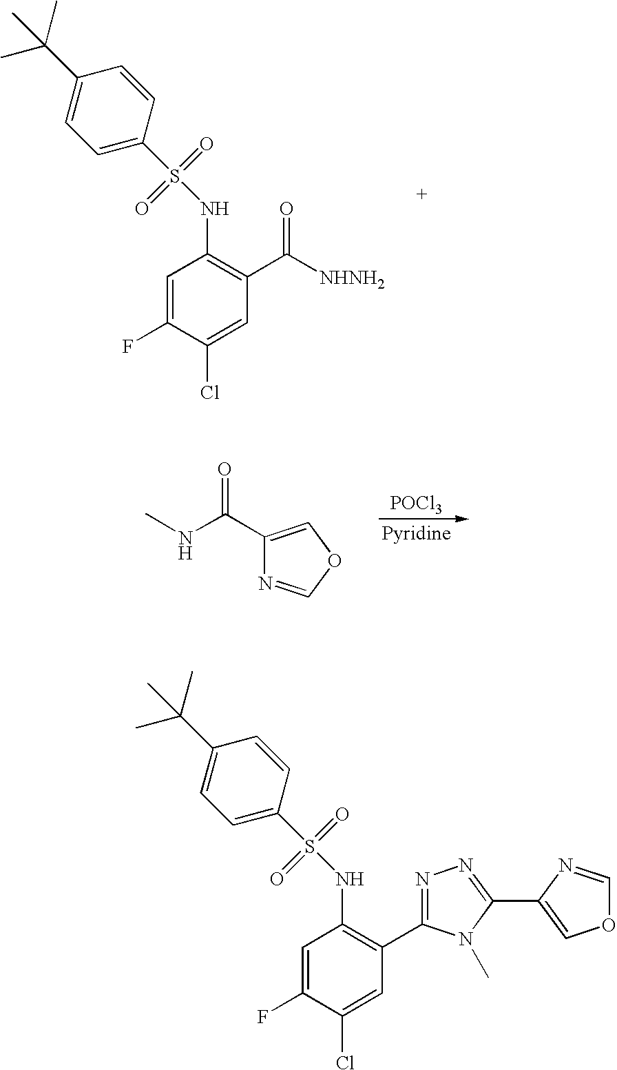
C1=C(F)C(Cl)=CC(C([NHNH2])=O)=C1NS(C1=CC=C(C(C)(C)C)C=C1)(=O)=O.[POCl3].[Pyridine].C1(C(NC)=O)=COC=N1.C1=C(F)C(Cl)=CC(C2=NN=C(C3=COC=N3)N2C)=C1NS(C1=CC=C(C(C)(C)C)C=C1)(=O)=O
